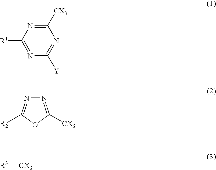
C1([R1])=NC([Y])=NC([CX3])=N1.N1=C([CX3])OC([R2])=N1.[R3][CX3]
